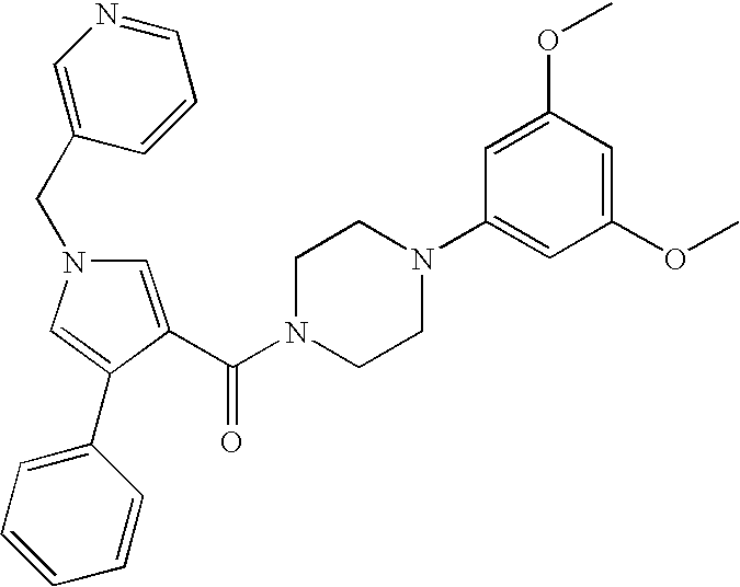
C1=C(C(N2CCN(C3=CC(OC)=CC(OC)=C3)CC2)=O)C(C2=CC=CC=C2)=CN1CC1=CN=CC=C1
